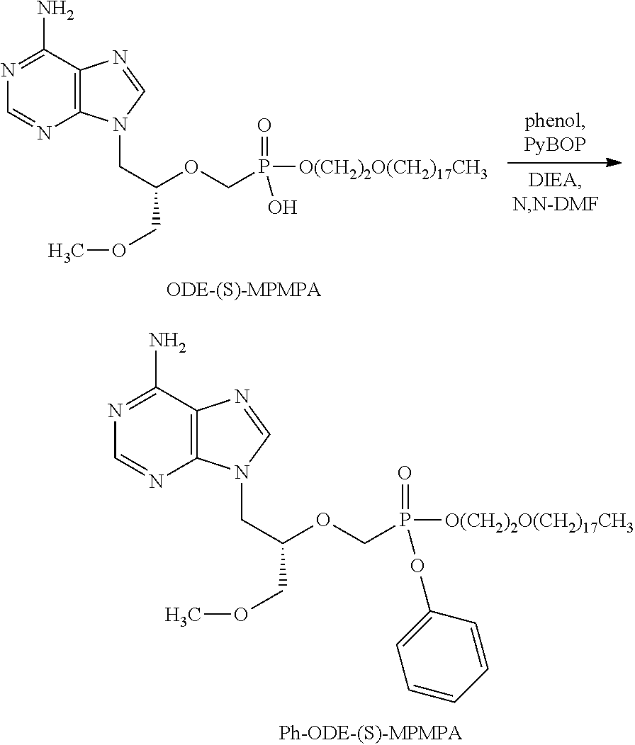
N1=C(N)C2=C(N=C1)N(CC(OCP(=O)([O(CH2)2O(CH2)17CH3])OC1=CC=CC=C1)COC)C=N2.N1=C(N)C2=C(N=C1)N(CC(OCP(=O)([O(CH2)2O(CH2)17CH3])O)COC)C=N2
